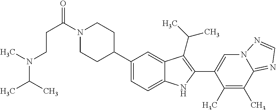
C(C(=O)N1CCC(C2=CC=C3C(=C2)C(C(C)C)=C(C2=CN4C(=NC=N4)C(C)=C2C)N3)CC1)CN(C(C)C)C
